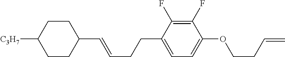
C1CC([C3H7])CCC1C=CCCC1=CC=C(OCCC=C)C(F)=C1F
